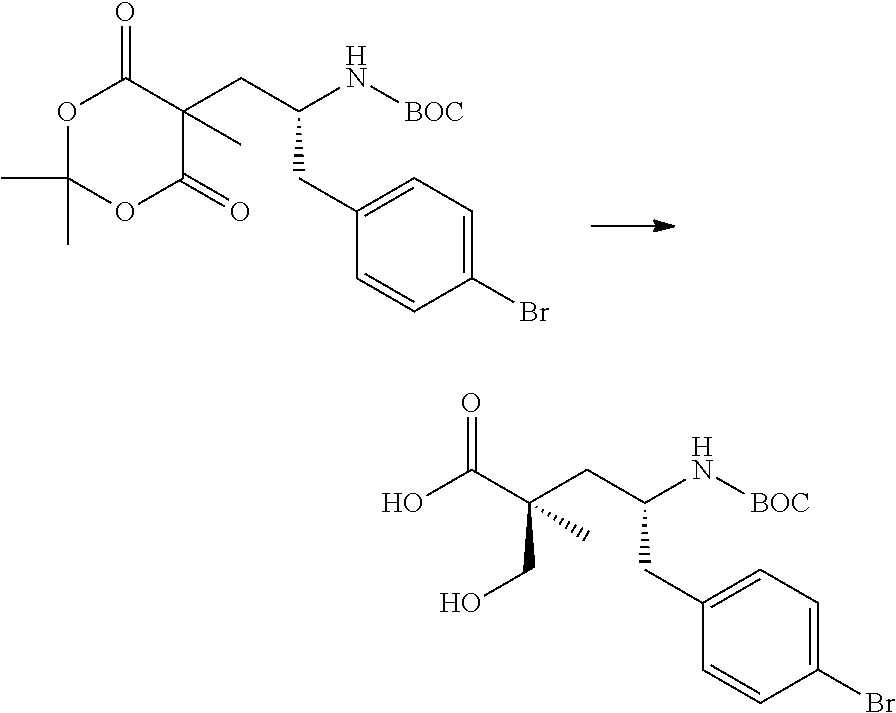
OC(C(CO)(C)CC(N[BOC])CC1=CC=C(Br)C=C1)=O.O1C(C)(C)OC(=O)C(C)(CC(N[BOC])CC2=CC=C(Br)C=C2)C1=O
